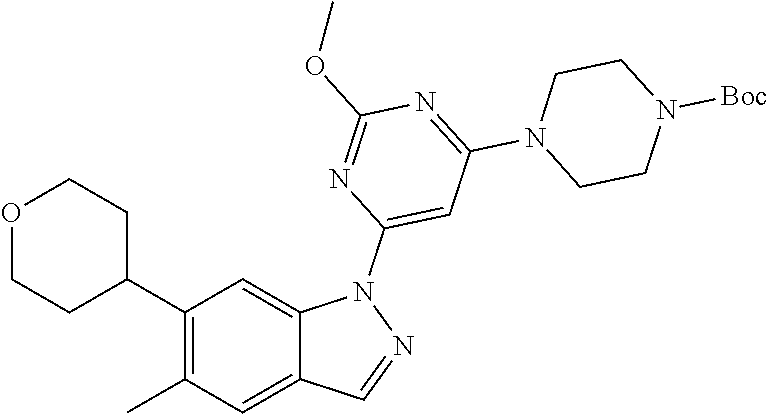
C1(C2CCOCC2)=C(C)C=C2C(=C1)N(C1=CC(N3CCN([Boc])CC3)=NC(OC)=N1)N=C2
